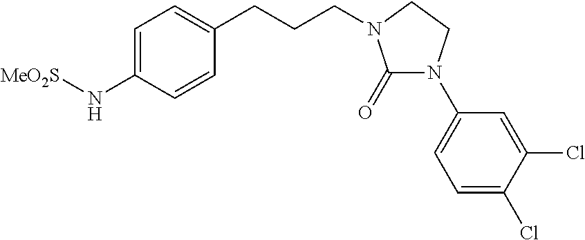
C1=C(N[MeO2S])C=CC(CCCN2C(=O)N(C3=CC=C(Cl)C(Cl)=C3)CC2)=C1
